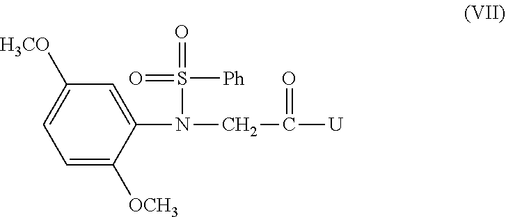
N(C1=CC([H3CO])=CC=C1[OCH3])(CC(=O)[U])S([Ph])(=O)=O
